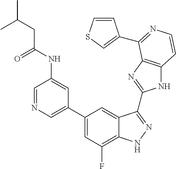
C1=C(C2=CC(F)=C3C(=C2)C(C2=NC4=C(N2)C=CN=C4C2=CSC=C2)=NN3)C=C(NC(=O)CC(C)C)C=N1
